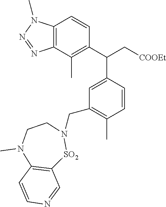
C12=C(C(C)=C(C(C[COOEt])C3=CC(CN4CCN(C)C5=C([SO2]4)C=NC=C5)=C(C)C=C3)C=C1)N=NN2C
